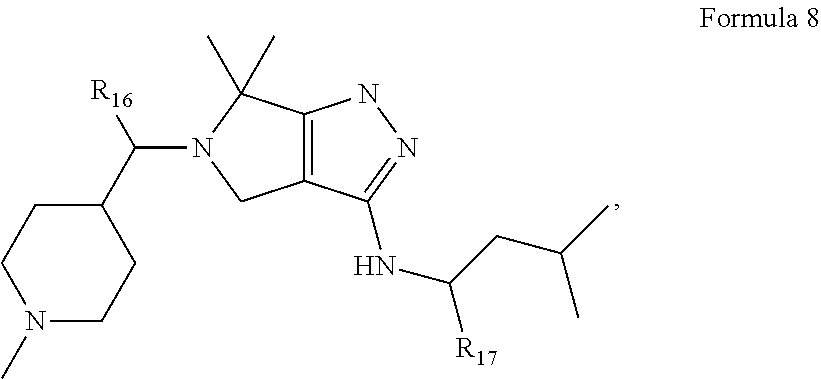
C12=C(C(C)(C)N(C(C3CCN(C)CC3)[R16])C1)NN=C2NC([R17])CC(C)C
